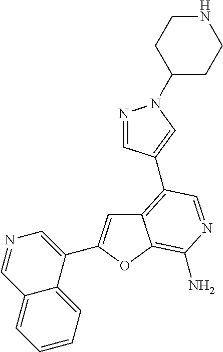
C12=C(C3=CN(C4CCNCC4)N=C3)C=NC(N)=C1OC(C1=CN=CC3=CC=CC=C13)=C2
